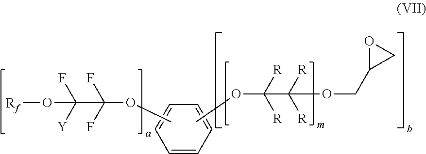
C1=CC=CC=C1.COC(F)(F)C([Y])(F)O[Rf].COC(C([R])([R])OCC1CO1)([R])[R]
